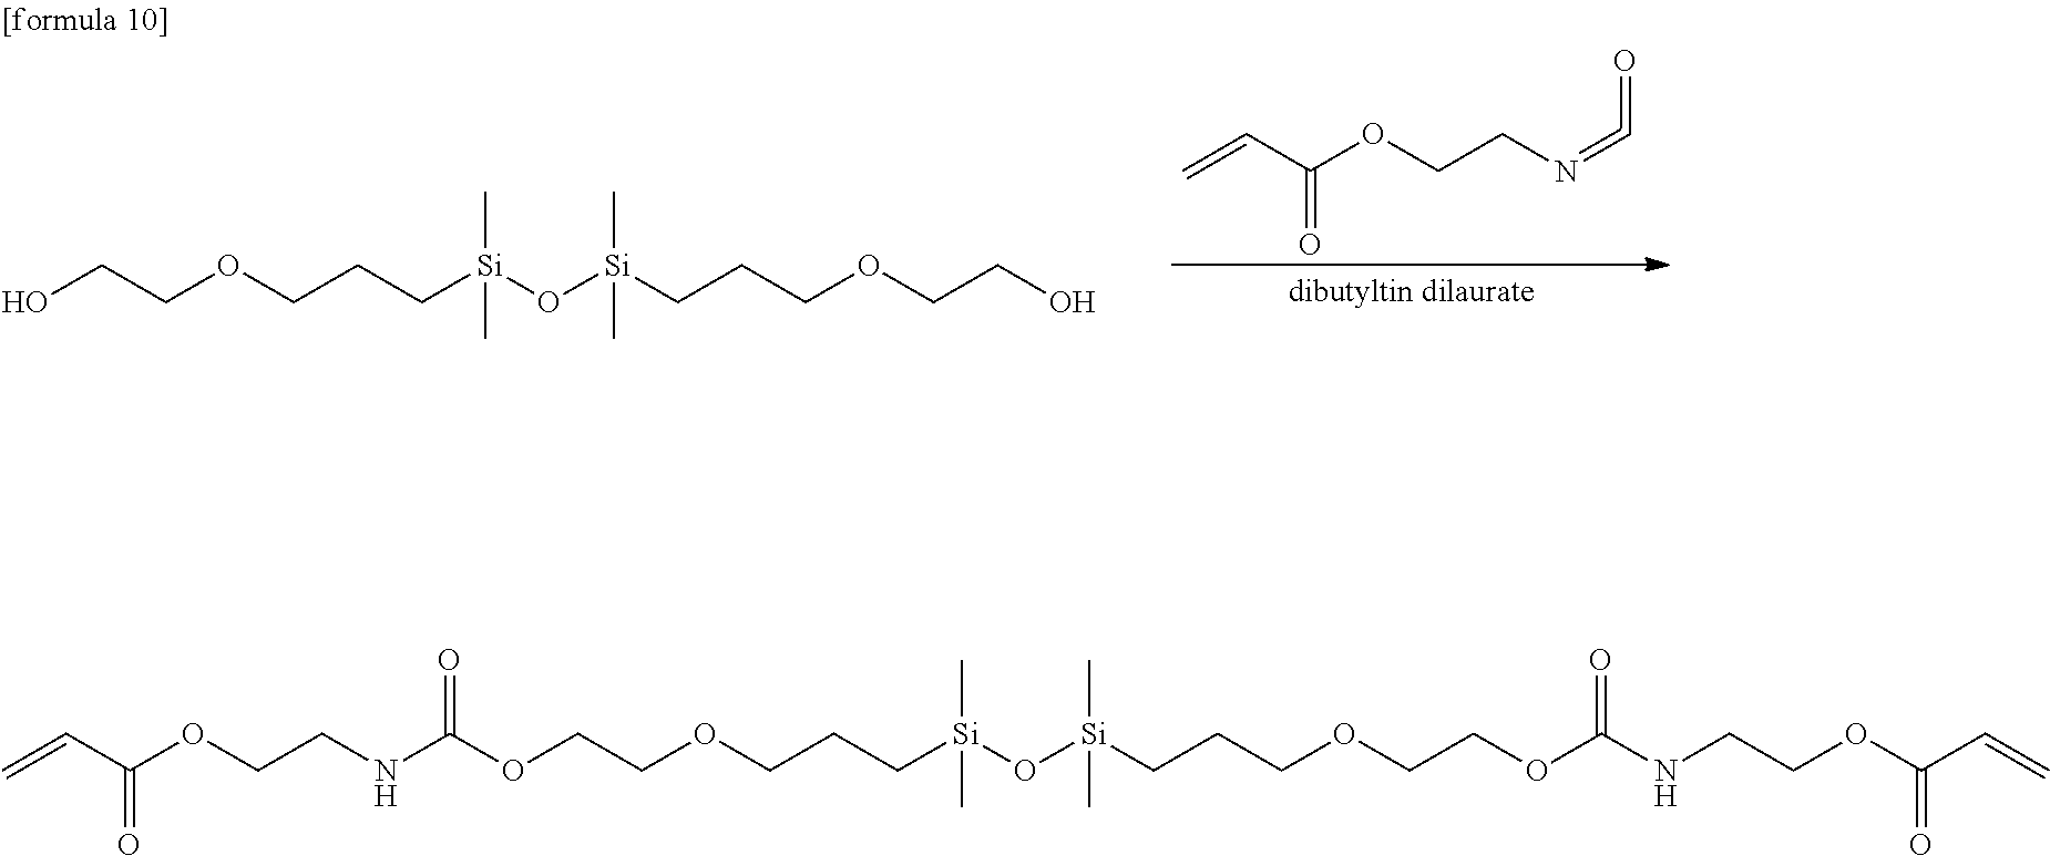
C=CC(OCCN=C=O)=O.OCCOCCC[Si](O[Si](CCCOCCO)(C)C)(C)C.O(CCOCCC[Si](O[Si](CCCOCCOC(NCCOC(C=C)=O)=O)(C)C)(C)C)C(=O)NCCOC(=O)C=C
